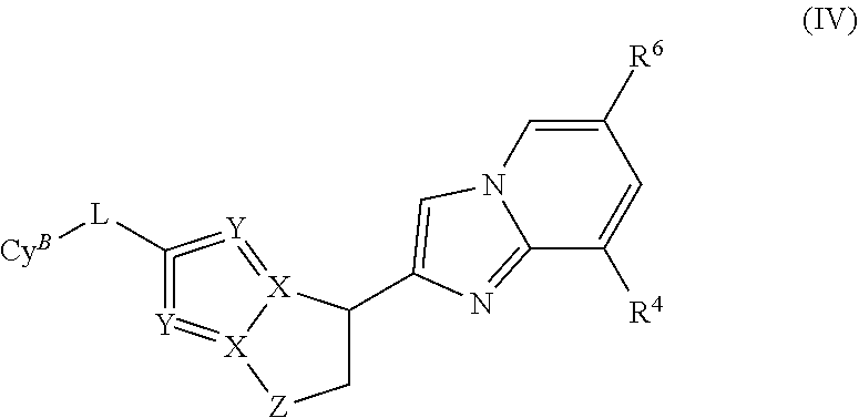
[CyB][L]C1=[Y]=[X]2[X](=[Y]=1)C(C1=CN3C(=N1)C([R4])=CC([R6])=C3)C[Z]2
